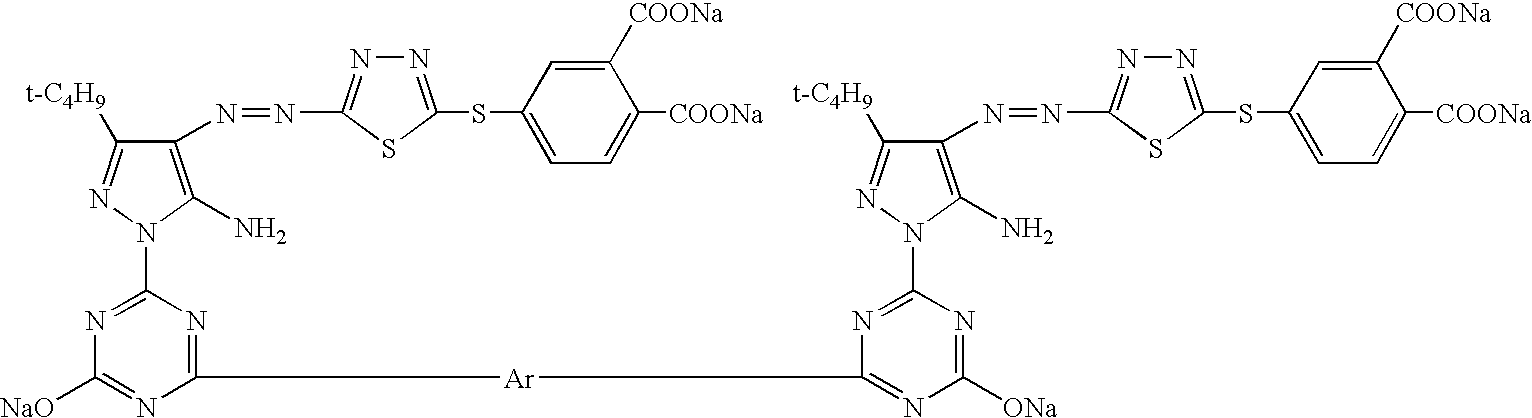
C1(N=NC2=NN=C(SC3=CC=C([COONa])C([COONa])=C3)S2)=C(N)N(C2=NC([NaO])=NC([Ar]C3=NC([ONa])=NC(N4N=C([t-C4H9])C(N=NC5=NN=C(SC6=CC=C([COONa])C([COONa])=C6)S5)=C4N)=N3)=N2)N=C1[t-C4H9]
